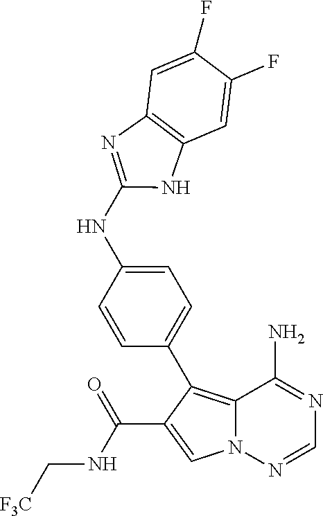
C12=C(C3=CC=C(NC4=NC5=C(C=C(F)C(F)=C5)N4)C=C3)C(C(NC[F3C])=O)=CN1N=CN=C2N
